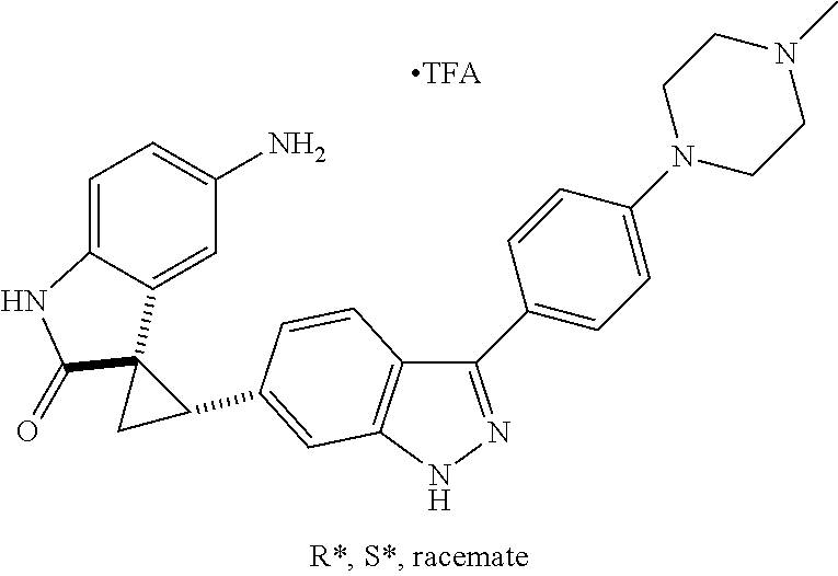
C12=CC=C(N)C=C1C1(C(=O)N2)CC1C1=CC2=C(C(C3=CC=C(N4CCN(C)CC4)C=C3)=NN2)C=C1
